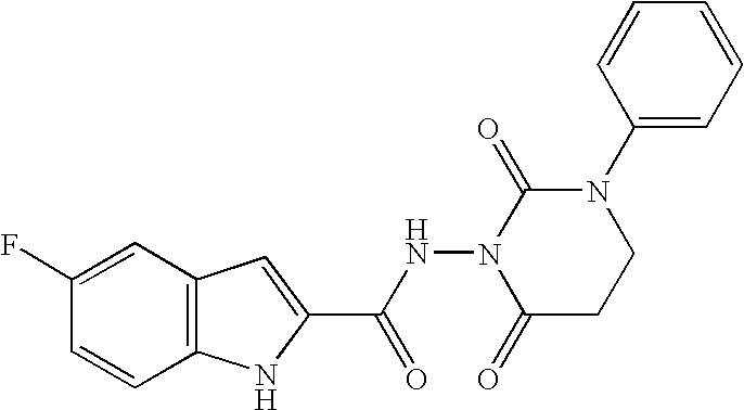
C12=C(C=C(F)C=C1)C=C(C(NN1C(=O)CCN(C3=CC=CC=C3)C1=O)=O)N2
